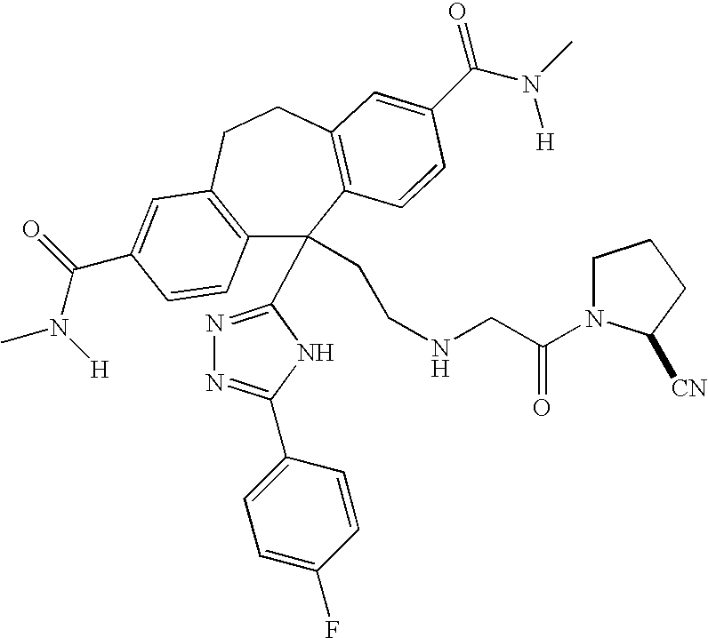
C12=C(CCC3=C(C1(CCNCC(=O)N1CCCC1[CN])C1=NN=C(C4=CC=C(F)C=C4)N1)C=CC(C(=O)N([H])C)=C3)C=C(C(N(C)[H])=O)C=C2
